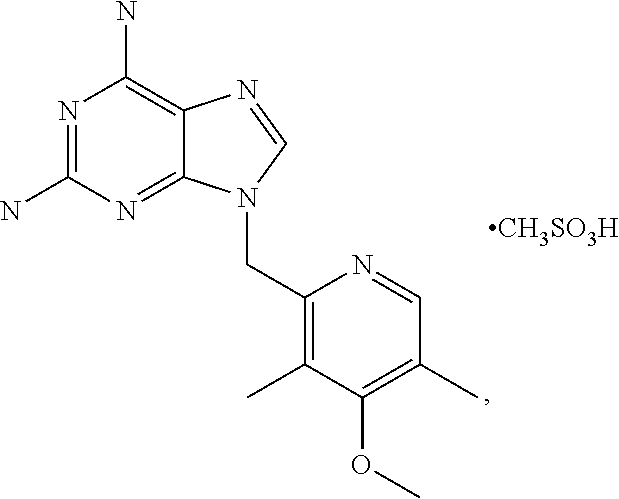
N1=C(N)N=C2C(=C1N)N=CN2CC1=C(C)C(OC)=C(C)C=N1.[CH3SO3H]
